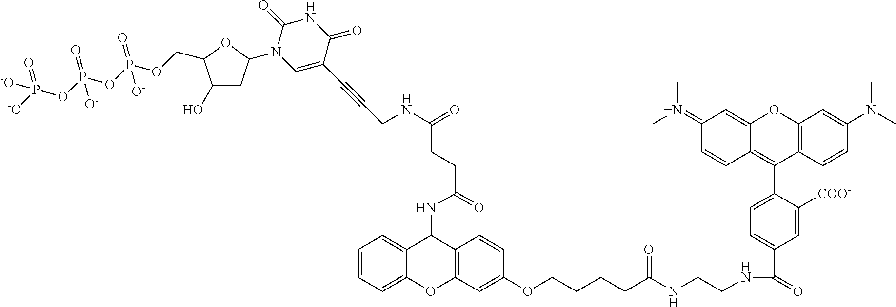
C1(=[N+](C)C)C=CC2=C(C3=CC=C(C(=O)NCCNC(CCCCOC4=CC5=C(C=C4)C(NC(CCC(NCC#CC4=CN(C6CC(O)C(COP(OP(OP([-O])(=O)[-O])(=O)[O-])(=O)[O-])O6)C(=O)NC4=O)=O)=O)C4=CC=CC=C4O5)=O)C=C3[COO-])C3=C(OC2=C1)C=C(N(C)C)C=C3
